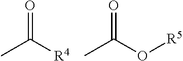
CC([R4])=O.CC(O[R5])=O
